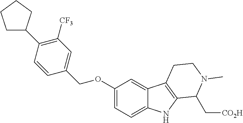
C1(OCC2=CC([CF3])=C(C3CCCC3)C=C2)=CC=C2C(=C1)C1=C(N2)C(C[CO2H])N(C)CC1
